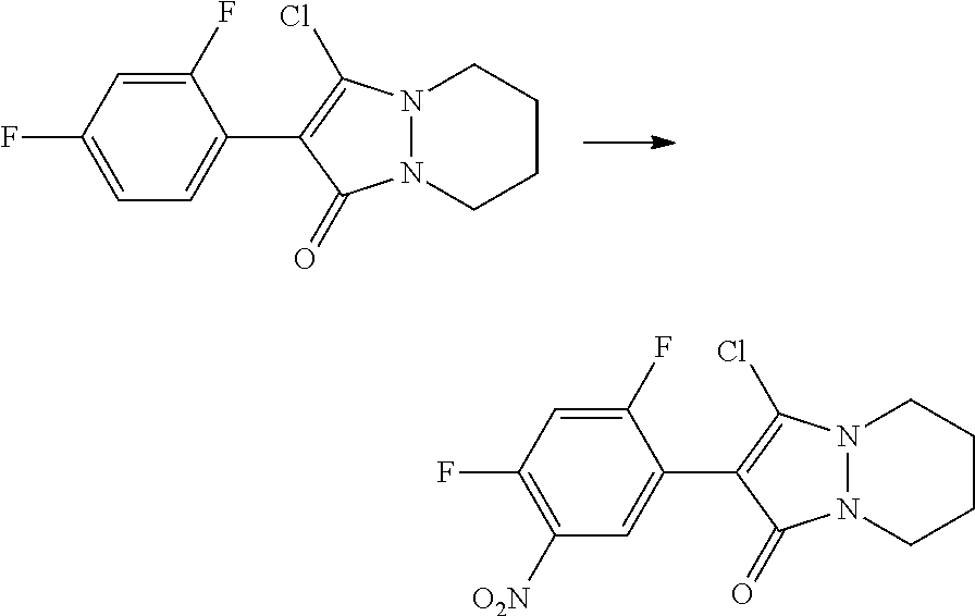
N12N(CCCC1)C(=O)C(C1=CC=C(F)C=C1F)=C2Cl.N12N(CCCC1)C(=O)C(C1=CC([O2N])=C(F)C=C1F)=C2Cl
